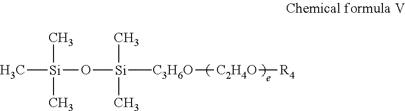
C[Si](O[Si]([C3H6O][C2H4O][R4])(C)(C)C)(C)C
